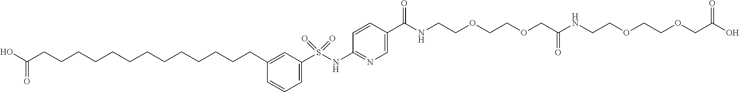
C(CCCCCCCCCC(O)=O)CCCC1=CC(S(NC2=NC=C(C(=O)NCCOCCOCC(NCCOCCOCC(O)=O)=O)C=C2)(=O)=O)=CC=C1
